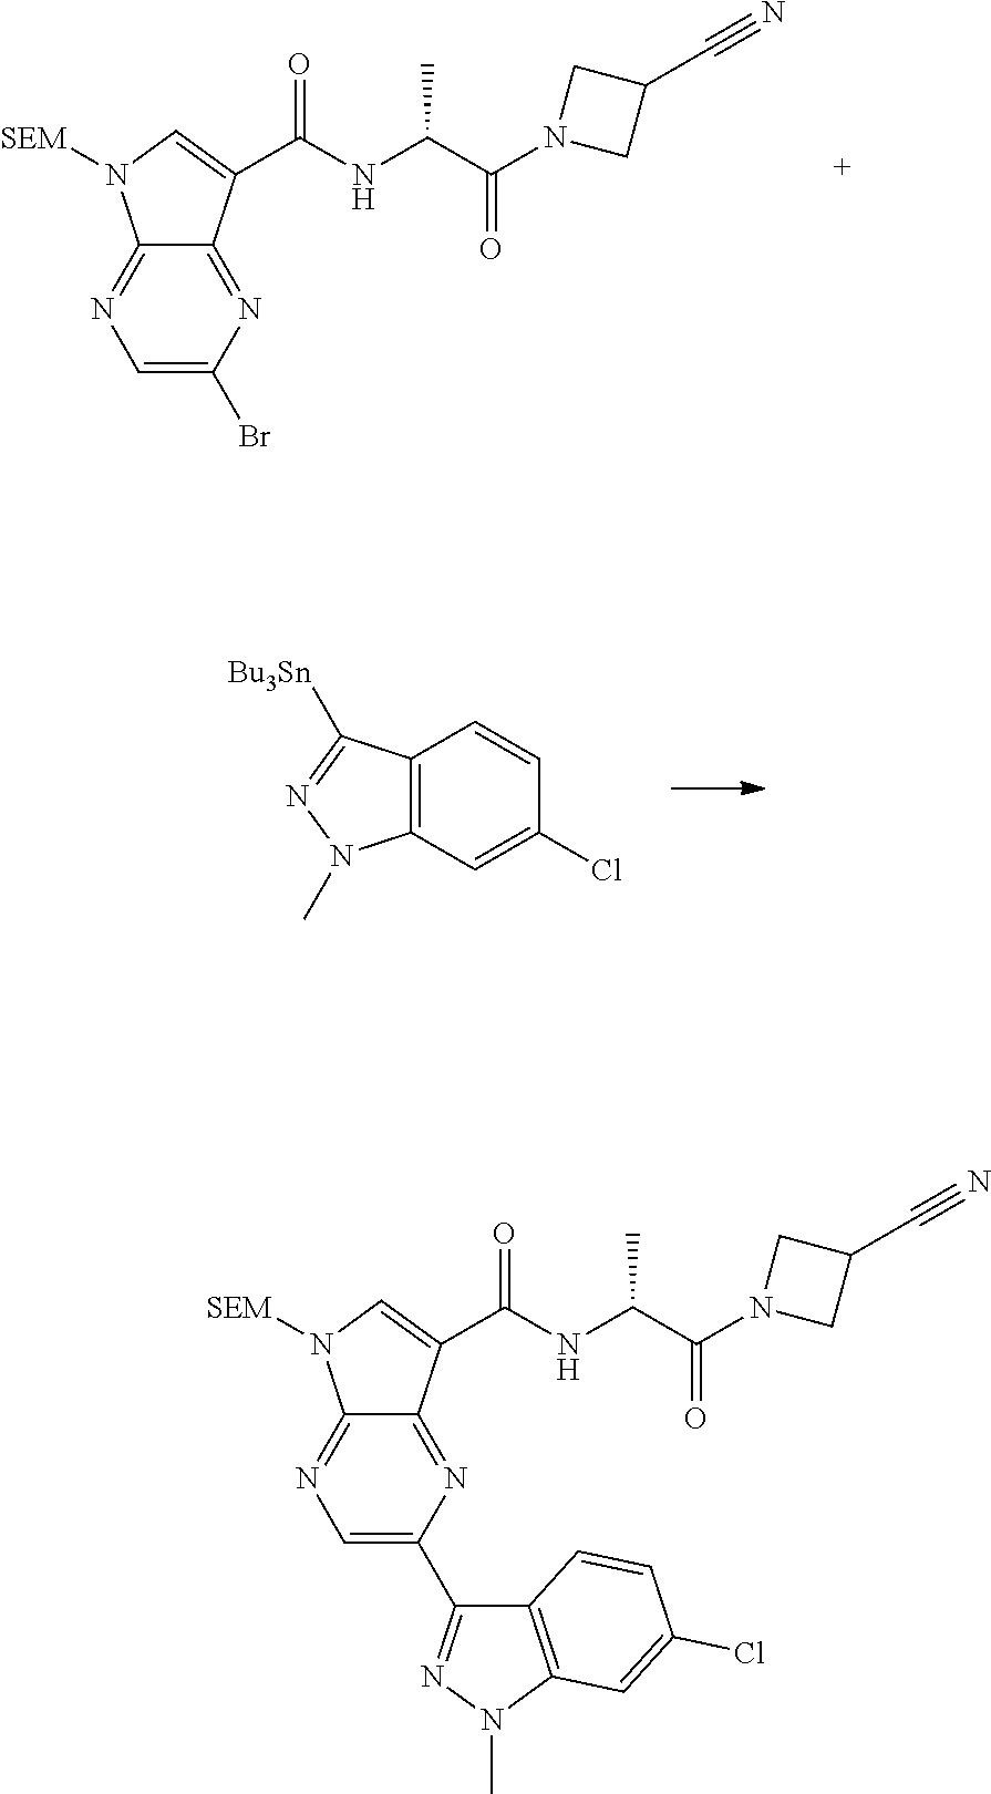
C12=NC(Br)=CN=C1N([SEM])C=C2C(=O)NC(C(N1CC(C#N)C1)=O)C.C12=C(C=C(Cl)C=C1)N(C)N=C2[Bu3Sn].C12=NC(C3=NN(C)C4=C3C=CC(Cl)=C4)=CN=C1N([SEM])C=C2C(=O)NC(C(N1CC(C#N)C1)=O)C
